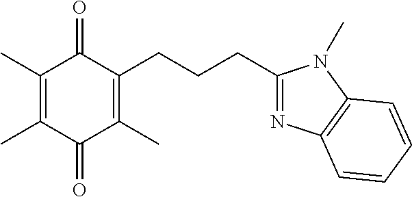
C1(C)=C(C)C(=O)C(C)=C(CCCC2=NC3=C(N2C)C=CC=C3)C1=O
